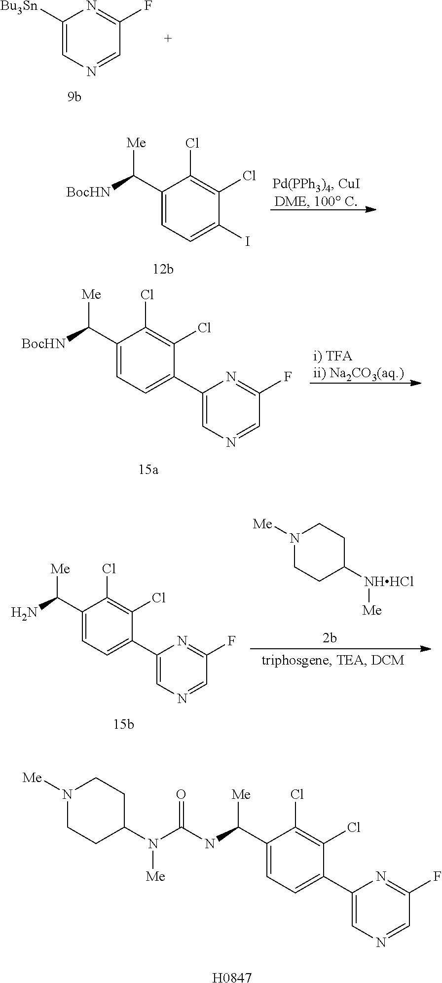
[Me]N(C1CCN([Me])CC1)C(NC(C1=CC=C(C2=CN=CC(F)=N2)C(Cl)=C1Cl)[Me])=O.[H0847].[Bu3Sn]C1=CN=CC(F)=N1.C1(C([BocHN])[Me])=CC=C(I)C(Cl)=C1Cl.C1(C([BocHN])[Me])=CC=C(C2=CN=CC(F)=N2)C(Cl)=C1Cl.C1(C(N)[Me])=CC=C(C2=CN=CC(F)=N2)C(Cl)=C1Cl.N1([Me])CCC([NHHCl][Me])CC1
